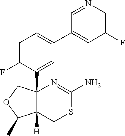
C1=C(F)C(C23C([H])(CSC(N)=N2)C(C)OC3)=CC(C2=CC(F)=CN=C2)=C1
